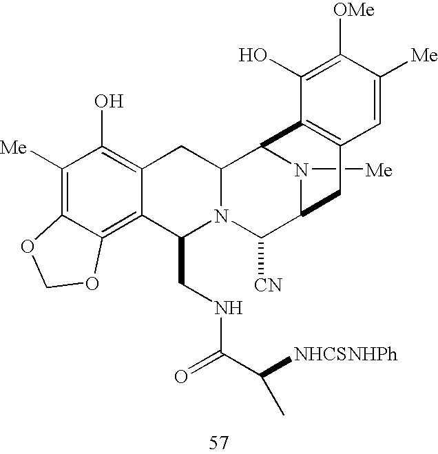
N1([Me])C2C([CN])N3C(CNC(C([NHCSNHPh])C)=O)C4=C5C(=C([Me])C(O)=C4CC3C1C1=C(C2)C=C([Me])C([OMe])=C1O)OCO5
